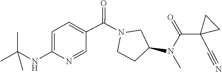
CC(C)(NC1=CC=C(C(=O)N2CCC(N(C)C(C3(C#N)CC3)=O)C2)C=N1)C
